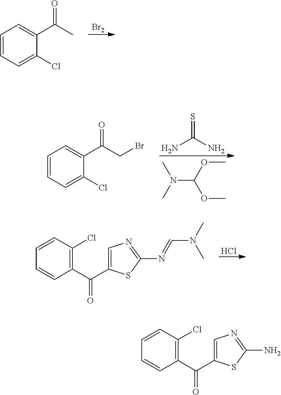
C1=CC=C(Cl)C(C(C)=O)=C1.[Br2].C1=CC=C(C(CBr)=O)C(Cl)=C1.NC(N)=S.CN(C)C(OC)OC.Cl.C1=CC(C(C2=CN=C(N=CN(C)C)S2)=O)=C(Cl)C=C1.C1=CC(C(C2=CN=C(N)S2)=O)=C(Cl)C=C1
